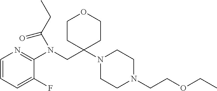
C1=CC=C(F)C(N(CC2(N3CCN(CCOCC)CC3)CCOCC2)C(CC)=O)=N1
